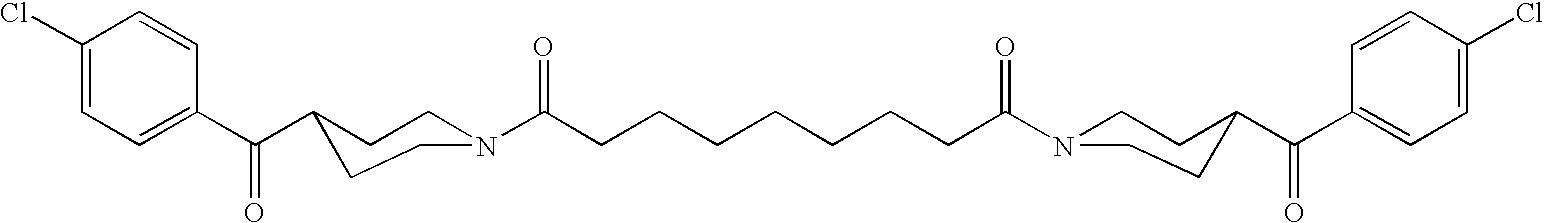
C1(C(C2CCN(C(CCCCCCCC(N3CCC(C(C4=CC=C(Cl)C=C4)=O)CC3)=O)=O)CC2)=O)=CC=C(Cl)C=C1
